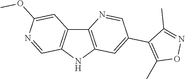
C12=C(NC3=C1C=C(OC)N=C3)C=C(C1=C(C)ON=C1C)C=N2
